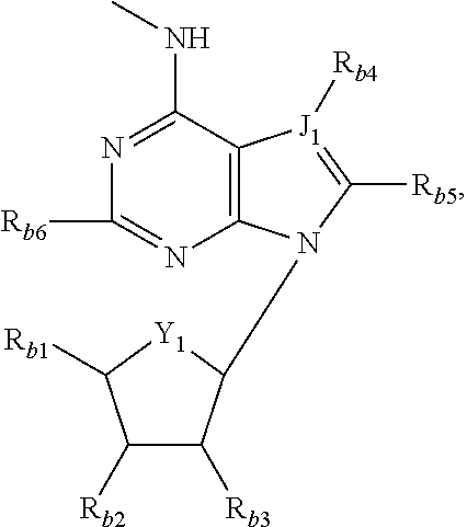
N1=C(NC)C2=C(N=C1[Rb6])N(C1C([Rb3])C([Rb2])C([Rb1])[Y1]1)C([Rb5])=[J1]2[Rb4]
